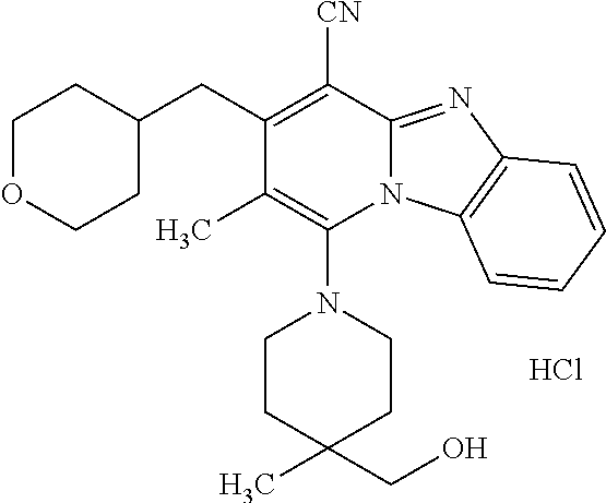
Cl.C1CC(C)(CO)CCN1C1=C(C)C(CC2CCOCC2)=C([CN])C2=NC3=C(N12)C=CC=C3
